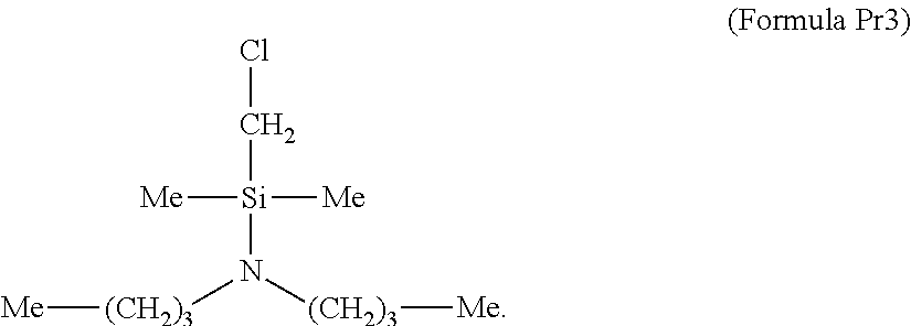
C([Si](N([(CH2)3][Me])[(CH2)3][Me])([Me])[Me])Cl
